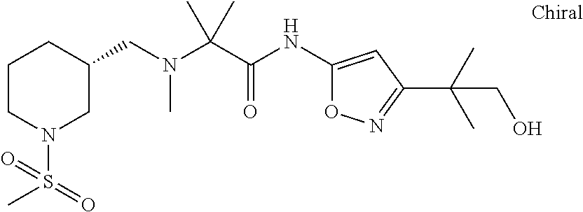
C1(NC(C(N(CC2CCCN(S(C)(=O)=O)C2)C)(C)C)=O)=CC(C(C)(C)CO)=NO1
